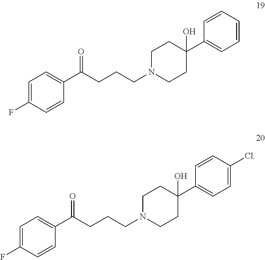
C1(C(CCCN2CCC(C3=CC=CC=C3)(O)CC2)=O)=CC=C(F)C=C1.C1(C(CCCN2CCC(C3=CC=C(Cl)C=C3)(O)CC2)=O)=CC=C(F)C=C1
